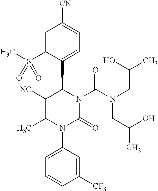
C1([NC])=C(C)N(C2=CC=CC([CF3])=C2)C(=O)N(C(N(CC(O)C)CC(C)O)=O)C1C1=CC=C([CN])C=C1S(C)(=O)=O
